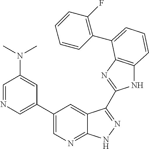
C1(C2=CN=CC(N(C)C)=C2)=CN=C2C(=C1)C(C1=NC3=C(N1)C=CC=C3C1=C(F)C=CC=C1)=NN2
